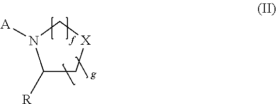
C1([R])C[X]CN1[A]
